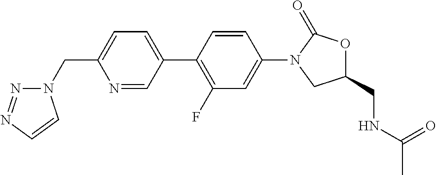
C1(CN2N=NC=C2)=CC=C(C2=C(F)C=C(N3C(=O)OC(CNC(C)=O)C3)C=C2)C=N1
